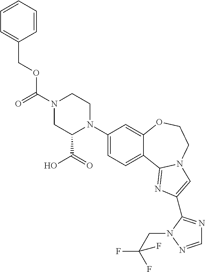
C1(N2C(C(O)=O)CN(C(OCC3=CC=CC=C3)=O)CC2)=CC=C2C(=C1)OCCN1C2=NC(C2=NC=NN2CC(F)(F)F)=C1
